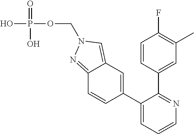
C12=NN(COP(O)(O)=O)C=C1C=C(C1=CC=CN=C1C1=CC(C)=C(F)C=C1)C=C2
